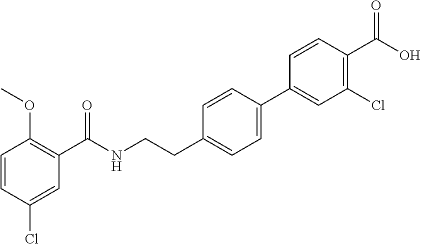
C1=CC(Cl)=CC(C(NCCC2=CC=C(C3=CC(Cl)=C(C(O)=O)C=C3)C=C2)=O)=C1OC
